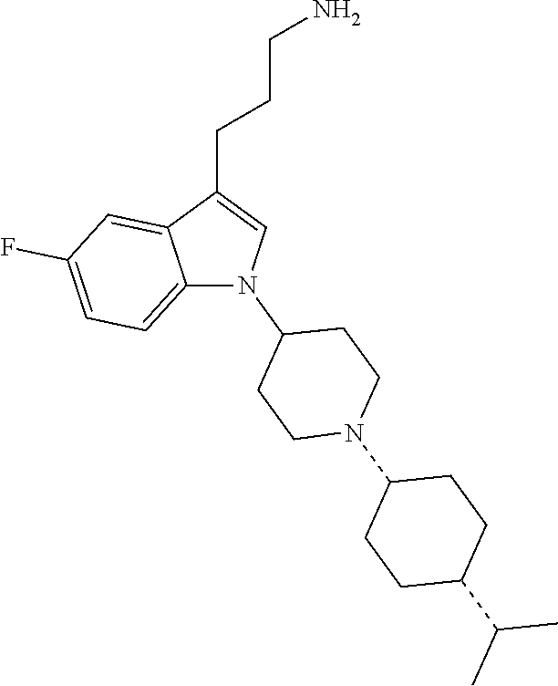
N1(C2CCN(C3CCC(C(C)C)CC3)CC2)C=C(CCCN)C2=CC(F)=CC=C12
